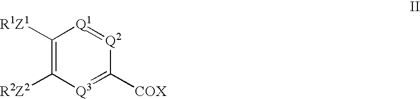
C1([R1Z1])=C([R2Z2])[Q3]=C([COX])[Q2]=[Q1]1
